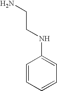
NCCNC1=CC=CC=C1
